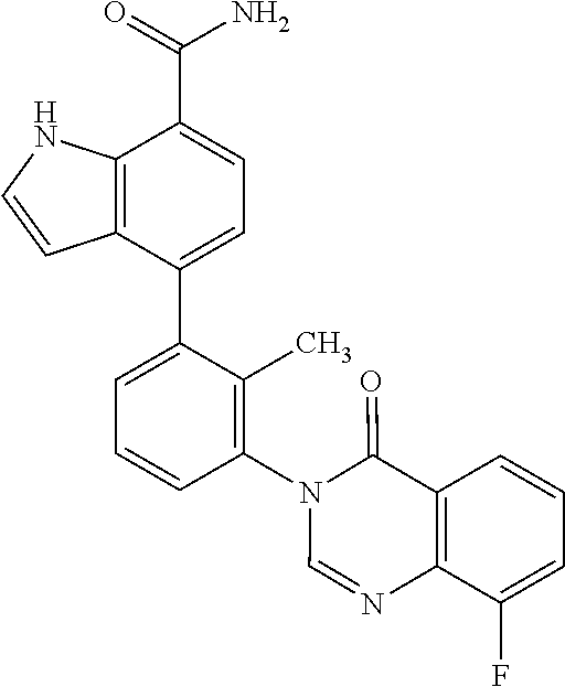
C12=C(C(C3=CC=CC(N4C=NC5=C(C4=O)C=CC=C5F)=C3C)=CC=C1C(=O)N)C=CN2
